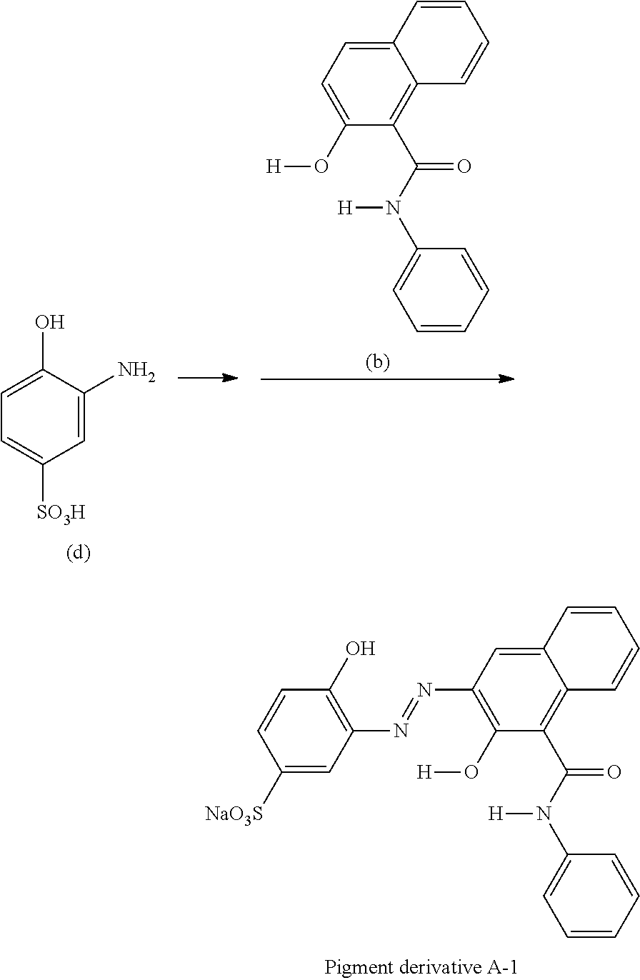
C1=C(O)C(N)=CC([SO3H])=C1.C12=C(C(=O)N([H])C3=CC=CC=C3)C(O[H])=CC=C1C=CC=C2.C12=C(C(=O)N([H])C3=CC=CC=C3)C(O[H])=C(N=NC3=C(O)C=CC([NaO3S])=C3)C=C1C=CC=C2
